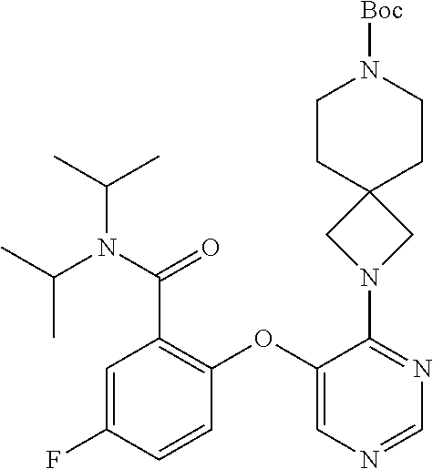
C1=C(F)C=CC(OC2=CN=CN=C2N2CC3(C2)CCN([Boc])CC3)=C1C(N(C(C)C)C(C)C)=O
